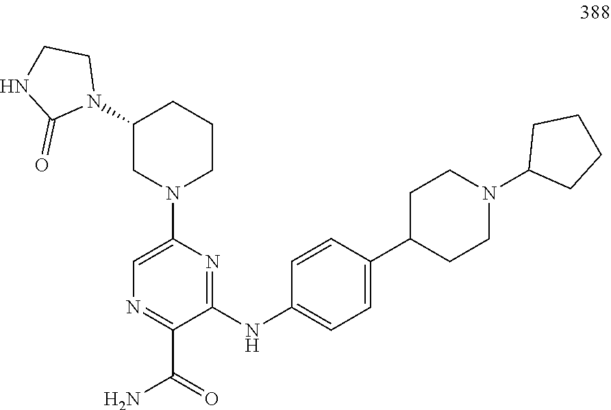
N1=C(C(=O)N)C(NC2=CC=C(C3CCN(C4CCCC4)CC3)C=C2)=NC(N2CCCC(N3CCNC3=O)C2)=C1
